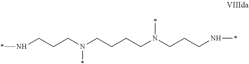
*NCCCN(*)CCCCN(*)CCCN*
